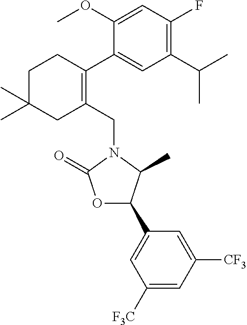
C1(CN2C(=O)OC(C3=CC([F3C])=CC([CF3])=C3)C2C)=C(C2=CC(C(C)C)=C(F)C=C2OC)CCC(C)(C)C1
